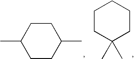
C1C(C)CCC(C)C1.C1CC(C)(C)CCC1
